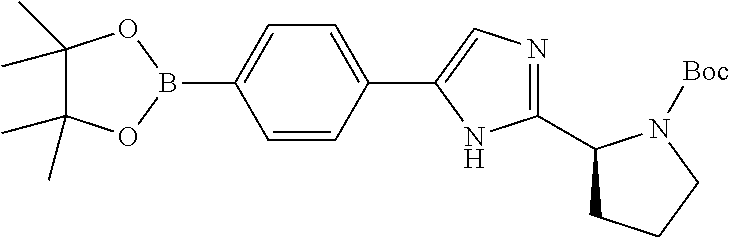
C1=CC(C2=CN=C(C3CCCN3[Boc])N2)=CC=C1B1OC(C)(C)C(C)(C)O1
